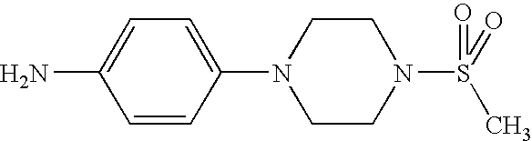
N1(C2=CC=C(N)C=C2)CCN(S(C)(=O)=O)CC1
